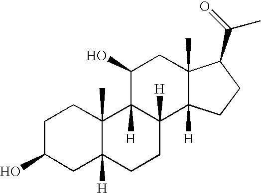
C1C(O)CC2([H])C(C)(C1)C1([H])C([H])(CC2)C2([H])C(C)(CC1O)C(C(=O)C)CC2
